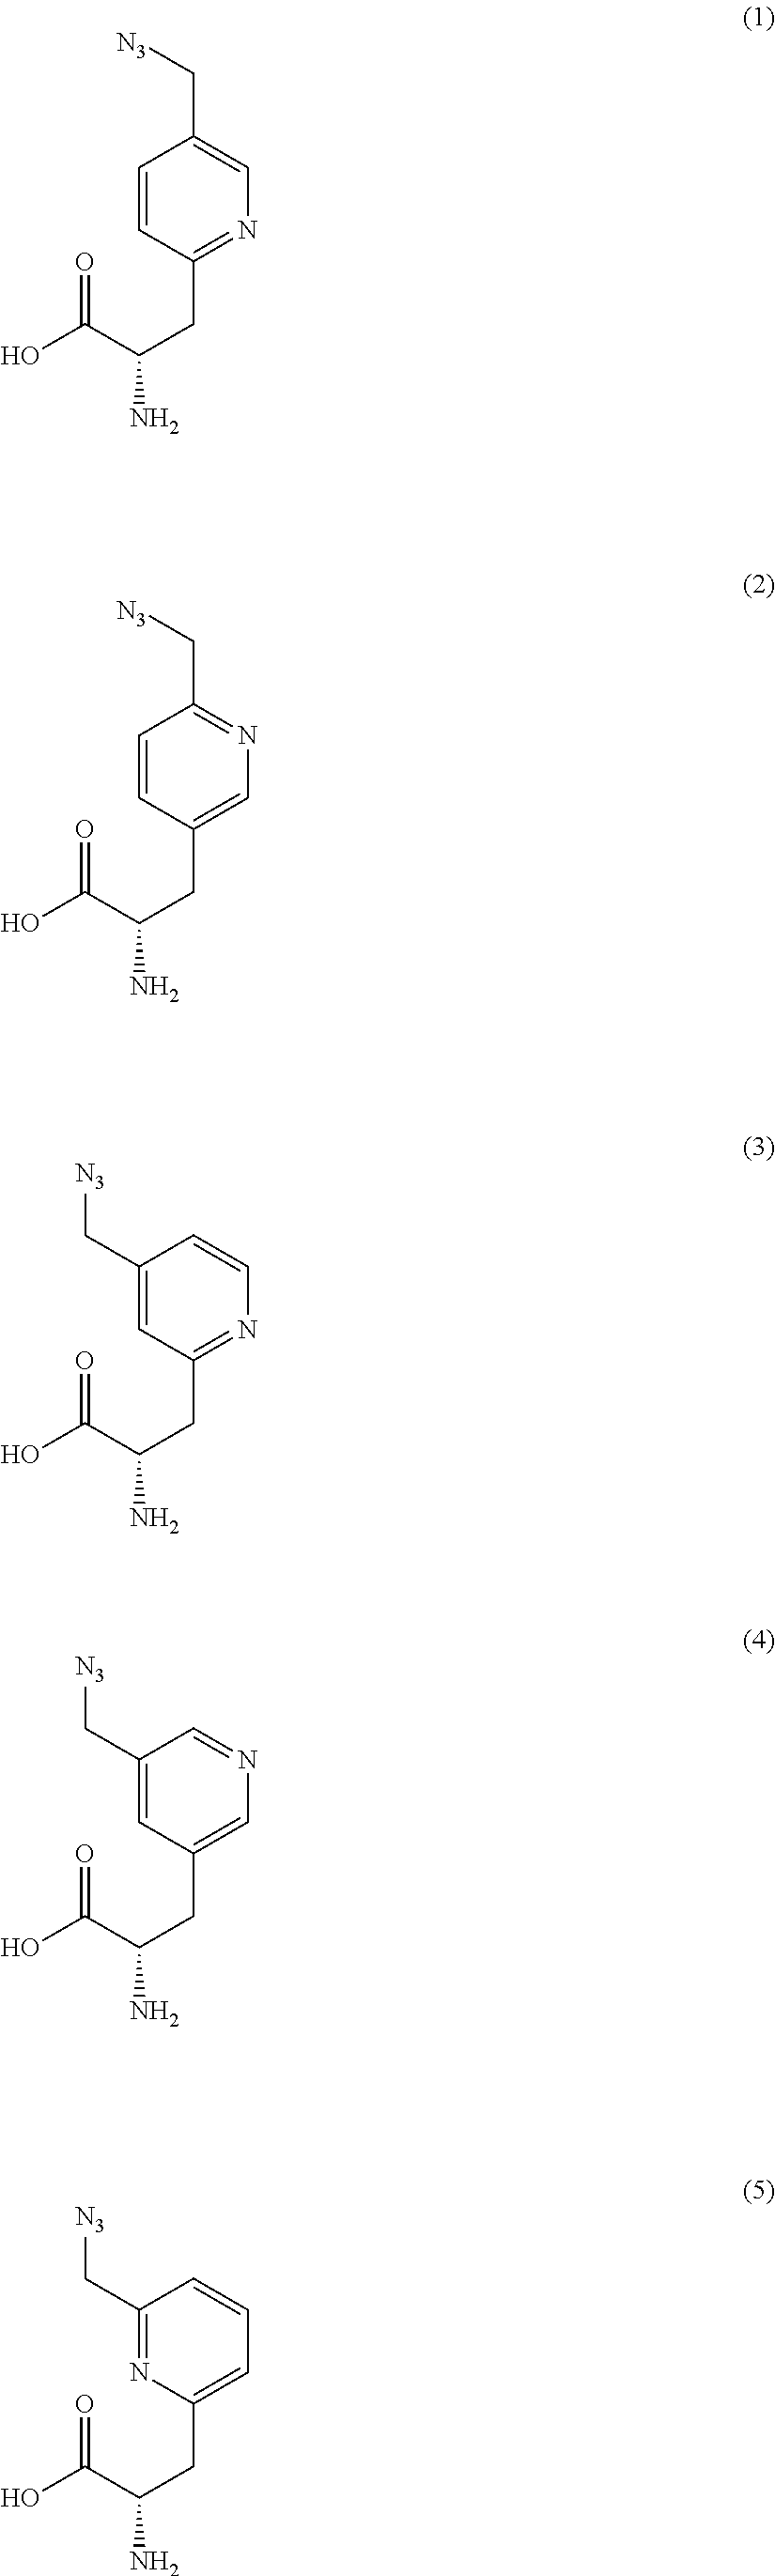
C1=CC(CC(C(=O)O)N)=NC=C1C[N3].C1=CC(CC(C(=O)O)N)=CN=C1C[N3].C1(C[N3])=CC(CC(C(=O)O)N)=NC=C1.C1(C[N3])=CC(CC(C(=O)O)N)=CN=C1.C1(C[N3])=NC(CC(C(=O)O)N)=CC=C1
